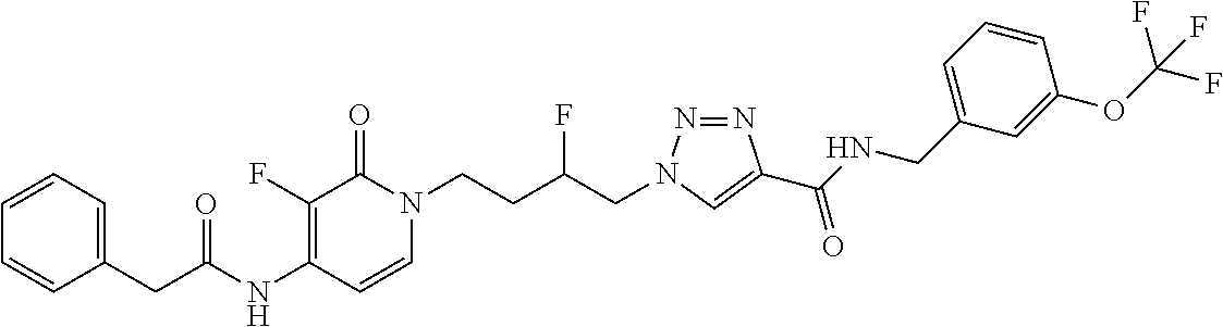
C(NC1=C(F)C(=O)N(CCC(CN2N=NC(C(NCC3=CC=CC(OC(F)(F)F)=C3)=O)=C2)F)C=C1)(=O)CC1=CC=CC=C1
